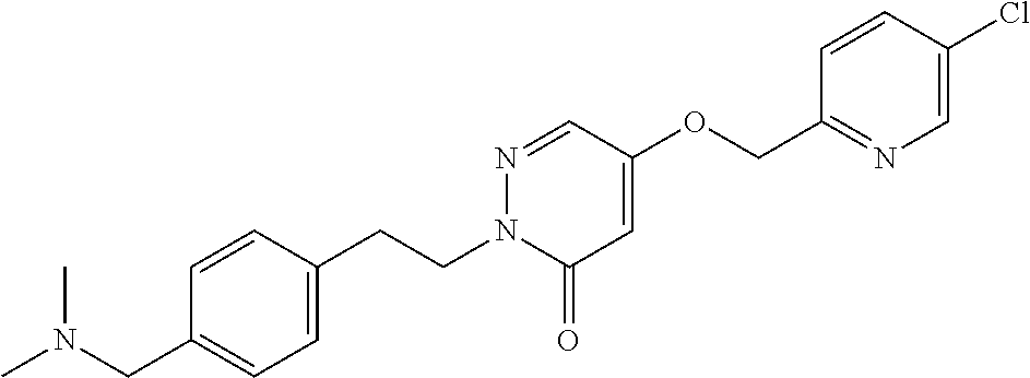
C1=CC(CCN2C(=O)C=C(OCC3=NC=C(Cl)C=C3)C=N2)=CC=C1CN(C)C
